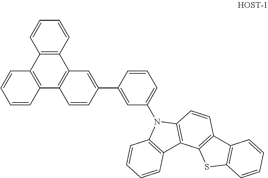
C12=C(C=CC=C1)C1=C(C3=C2C=CC=C3)C=CC(C2=CC(N3C4=C(C5=C3C=CC3=C5SC5=C3C=CC=C5)C=CC=C4)=CC=C2)=C1
